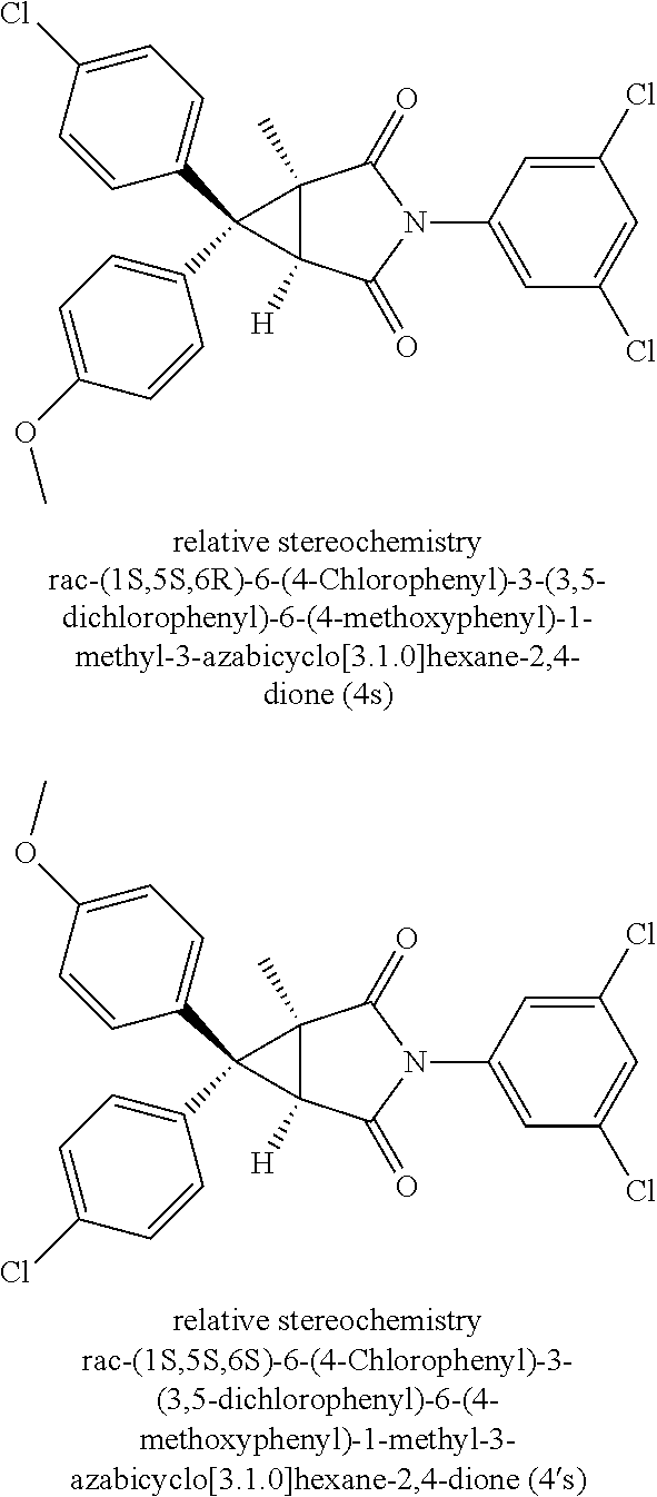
C1(Cl)=CC(N2C(=O)C3(C)C([H])(C2=O)C3(C2=CC=C(Cl)C=C2)C2=CC=C(OC)C=C2)=CC(Cl)=C1.C1(Cl)=CC(N2C(=O)C3(C)C([H])(C2=O)C3(C2=CC=C(OC)C=C2)C2=CC=C(Cl)C=C2)=CC(Cl)=C1
